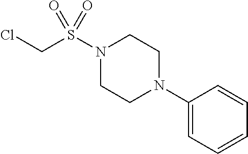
N1(S(CCl)(=O)=O)CCN(C2=CC=CC=C2)CC1
